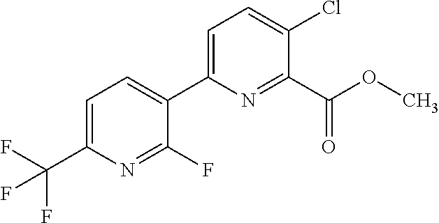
O(C)C(C1=NC(C2=CC=C(C(F)(F)F)N=C2F)=CC=C1Cl)=O
